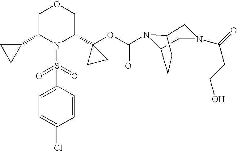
C1(C2N(S(=O)(=O)C3=CC=C(Cl)C=C3)C(C3(OC(=O)N4C5CN(C(=O)CCO)CC4CC5)CC3)COC2)CC1
